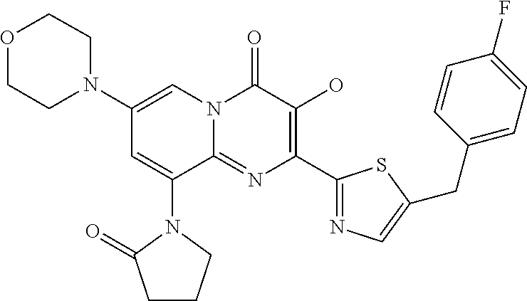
C1N(C2=CN3C(=NC(C4=NC=C(CC5=CC=C(F)C=C5)S4)=C(O)C3=O)C(N3C(=O)CCC3)=C2)CCOC1
